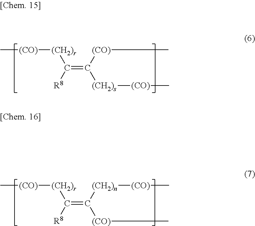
C(=C([(CO)]C)[(CH2)s][(CO)]C)([R8])[(CH2)r][(CO)]C.C(=C([(CH2)n][(CO)]C)[(CO)]C)([R8])[(CH2)r][(CO)]C
